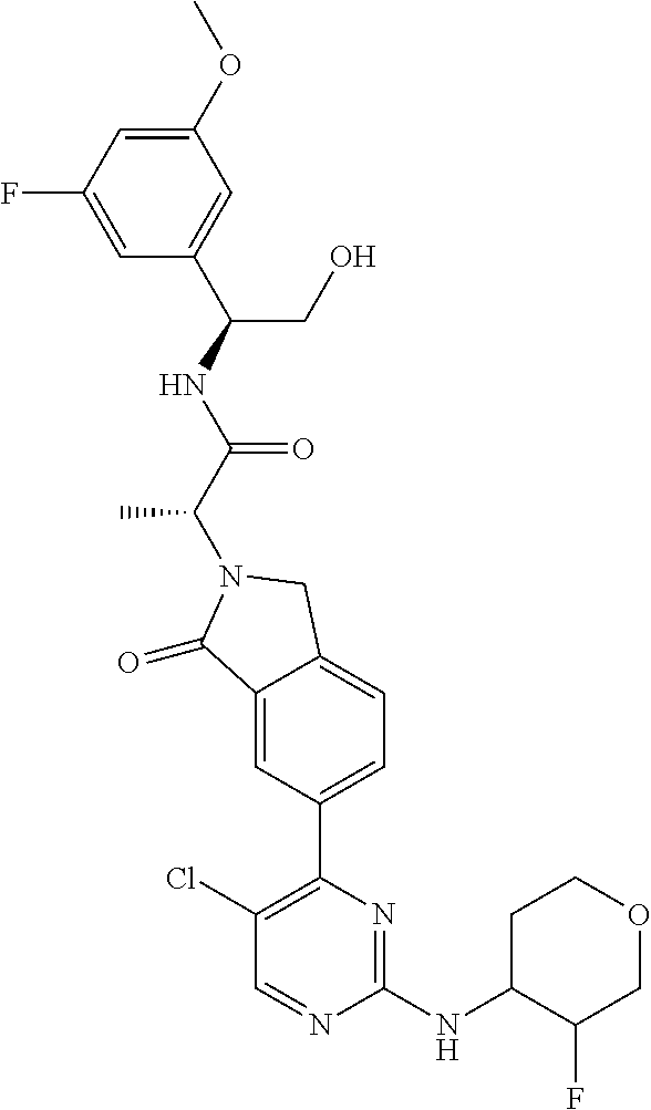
C1(=O)C2=CC(C3=C(Cl)C=NC(NC4C(F)COCC4)=N3)=CC=C2CN1C(C(NC(C1=CC(OC)=CC(F)=C1)CO)=O)C
